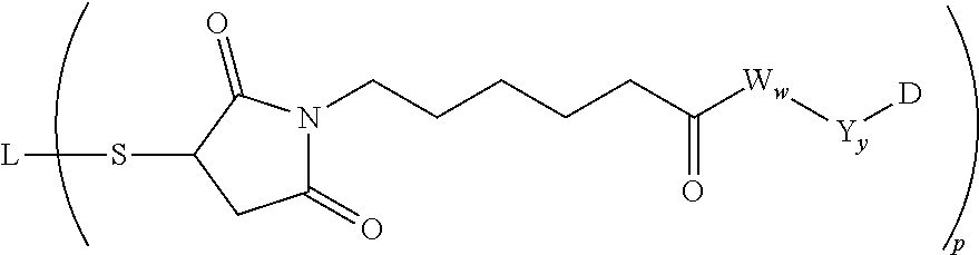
C1(=O)N(CCCCCC([Ww][Yy][D])=O)C(=O)C(S[L])C1
